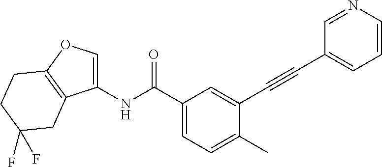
C1(C)=CC=C(C(NC2=COC3=C2CC(F)(F)CC3)=O)C=C1C#CC1=CC=CN=C1
